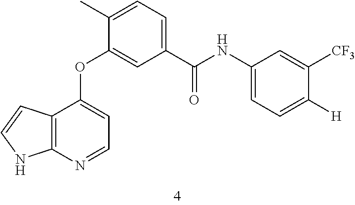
C12=C(N=CC=C1OC1=CC(C(NC3=CC=C([H])C([CF3])=C3)=O)=CC=C1C)NC=C2
